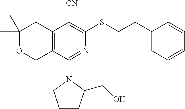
C1(C)(C)OCC2=C(C1)C([CN])=C(SCCC1=CC=CC=C1)N=C2N1CCCC1CO
